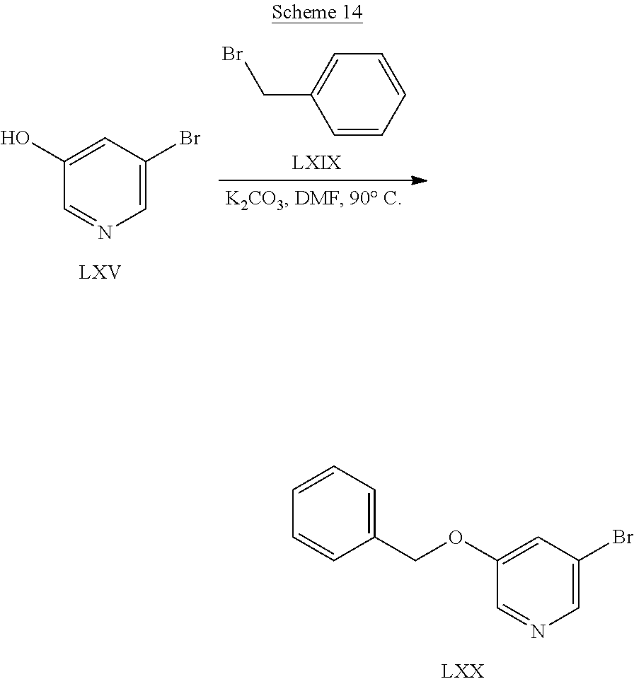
C1(O)=CC(Br)=CN=C1.C1=CC=CC=C1CBr.C1(OCC2=CC=CC=C2)=CC(Br)=CN=C1
